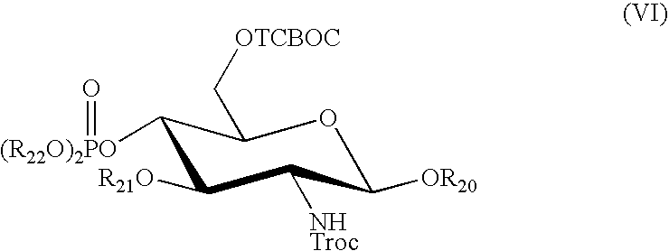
O1C([OR20])C([NHTroc])C([R21O])C([(R22O)2PO]=O)C1C[OTCBOC]
